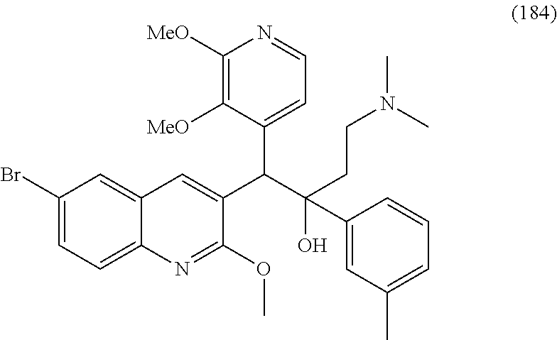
C1(Br)=CC=C2C(=C1)C=C(C(C1=CC=NC([MeO])=C1[MeO])C(CCN(C)C)(O)C1=CC(C)=CC=C1)C(OC)=N2
